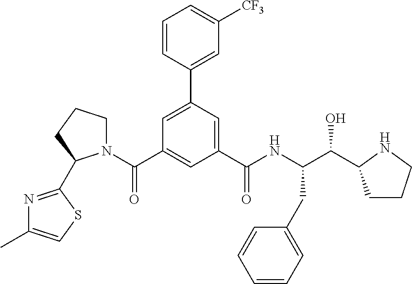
C1=C(C2=CC([CF3])=CC=C2)C=C(C(NC(C(C2CCCN2)O)CC2=CC=CC=C2)=O)C=C1C(=O)N1CCCC1C1=NC(C)=CS1
